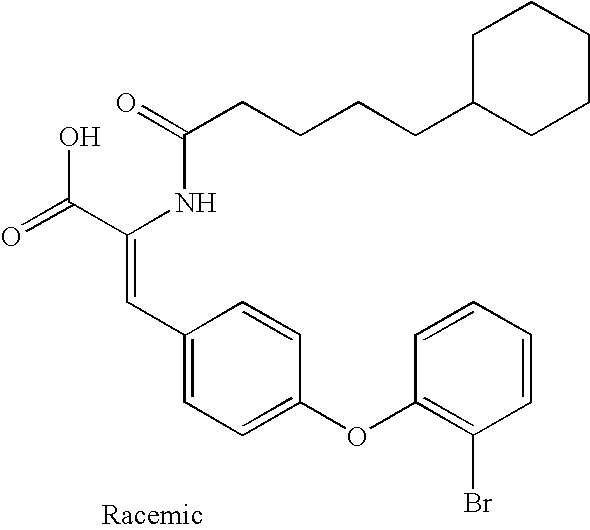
C(=O)(NC(C(=O)O)=CC1=CC=C(OC2=C(Br)C=CC=C2)C=C1)CCCCC1CCCCC1
